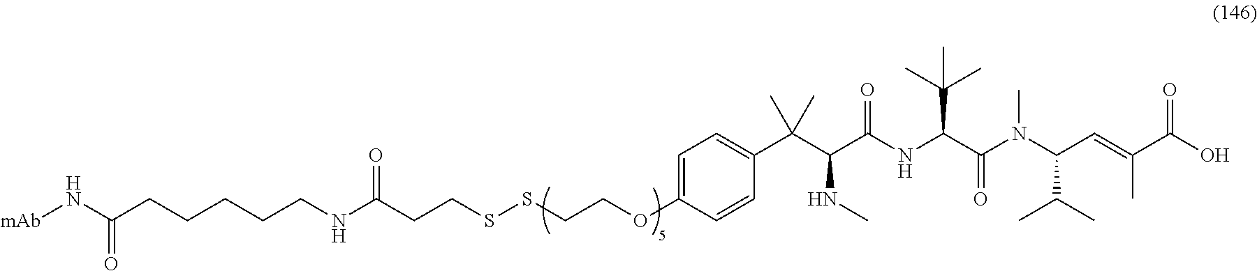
C1=C(OCCSSCCC(NCCCCCC(N[mAb])=O)=O)C=CC(C(C(NC)C(NC(C(C)(C)C)C(=O)N(C(C(C)C)C=C(C)C(O)=O)C)=O)(C)C)=C1
